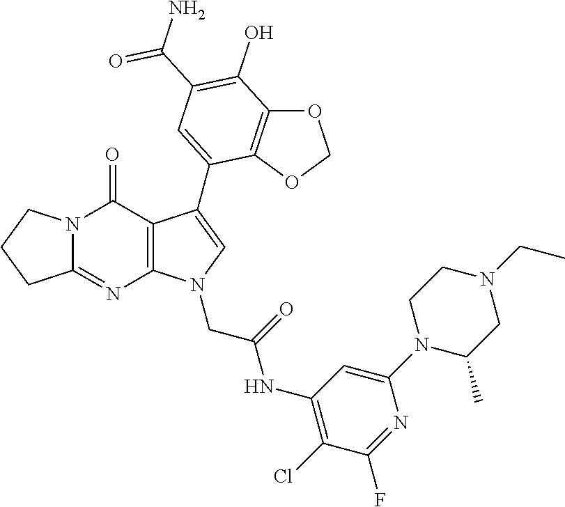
C12=NC3=C(C(=O)N1CCC2)C(C1=CC(C(N)=O)=C(O)C2=C1OCO2)=CN3CC(NC1=C(Cl)C(F)=NC(N2C(C)CN(CC)CC2)=C1)=O
